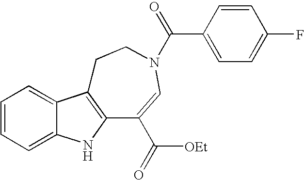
C1=CC=C2C(=C1)C1=C(N2)C(C(=O)[OEt])=CN(C(C2=CC=C(F)C=C2)=O)CC1
